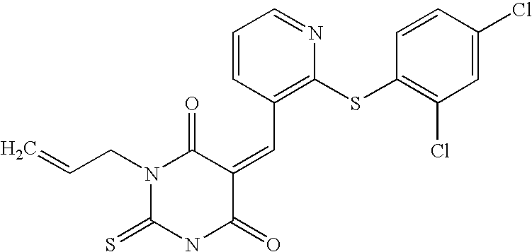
N1(CC=C)C(=S)NC(=O)C(=CC2=C(SC3=C(Cl)C=C(Cl)C=C3)N=CC=C2)C1=O
